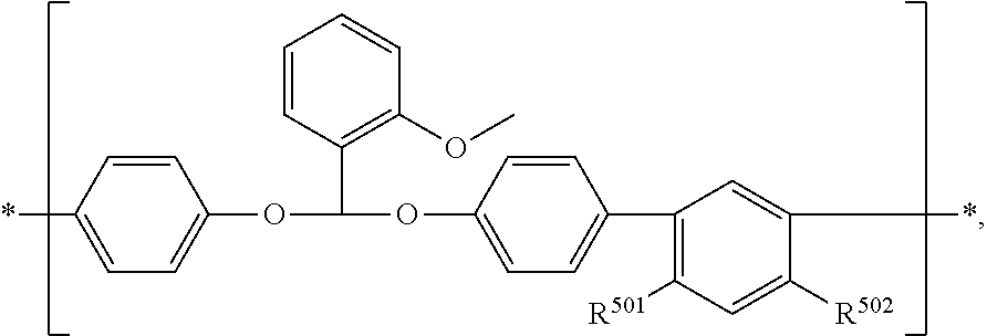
C1=CC(*)=CC=C1OC(C1=C(OC)C=CC=C1)OC1=CC=C(C2=C([R501])C=C([R502])C(*)=C2)C=C1
